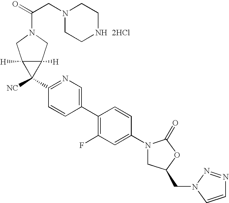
C1(N2CC(CN3N=NC=C3)OC2=O)=CC(F)=C(C2=CN=C(C3([NC])C4([H])C3([H])CN(C(=O)CN3CCNCC3)C4)C=C2)C=C1.[2HCl]
